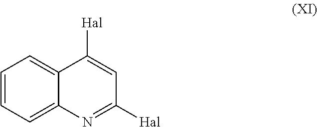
C1=CC=C2C(=C1)C([Hal])=CC([Hal])=N2
